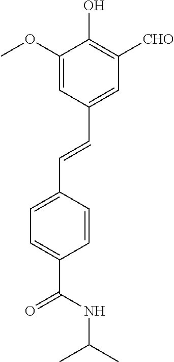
C1=C(OC)C(O)=C([CHO])C=C1C=CC1=CC=C(C(=O)NC(C)C)C=C1
